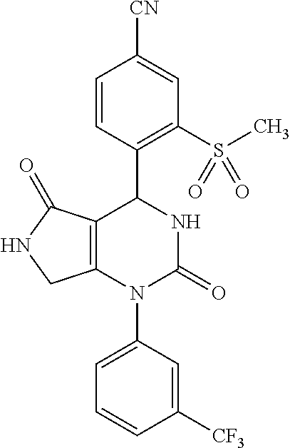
C1=CC(C2C3=C(N(C4=CC=CC([CF3])=C4)C(=O)N2)CNC3=O)=C(S(C)(=O)=O)C=C1[CN]
